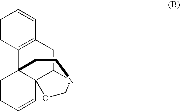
C12=C(C=CC=C1)C13C4(C(C2)N(CC1)CO4)C=CCC3
